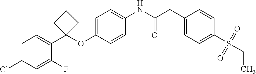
C1=C(Cl)C=C(F)C(C2(OC3=CC=C(NC(CC4=CC=C(S(=O)(=O)CC)C=C4)=O)C=C3)CCC2)=C1
